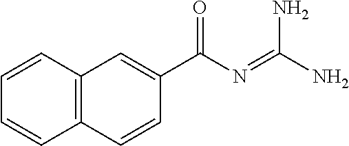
C12=C(C=CC=C1)C=C(C(N=C(N)N)=O)C=C2
